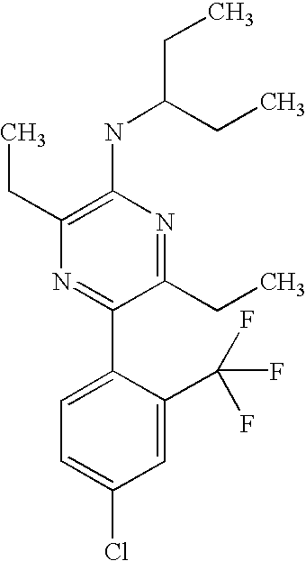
C1(NC(CC)CC)=C(CC)N=C(C2=CC=C(Cl)C=C2C(F)(F)F)C(CC)=N1
